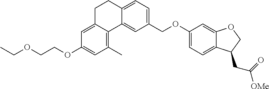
C1(OCCOCC)=CC(C)=C2C(=C1)CCC1=CC=C(COC3=CC=C4C(=C3)OCC4CC([OMe])=O)C=C21
